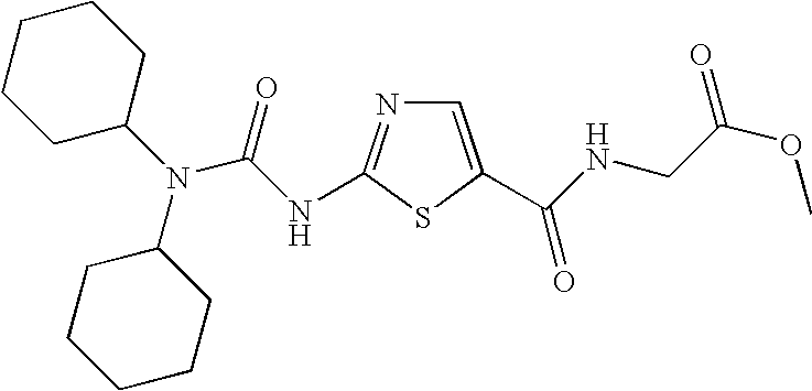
C1=C(C(NCC(OC)=O)=O)SC(NC(N(C2CCCCC2)C2CCCCC2)=O)=N1
